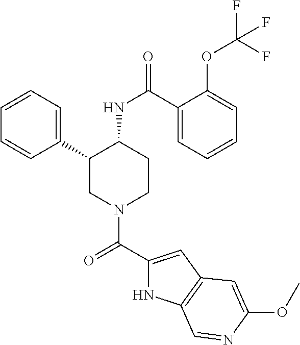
C1=CC=C(C2CN(C(C3=CC4=C(N3)C=NC(OC)=C4)=O)CCC2NC(=O)C2=CC=CC=C2OC(F)(F)F)C=C1
